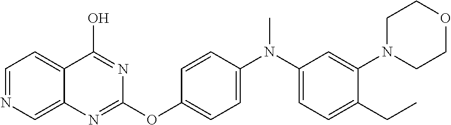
C1=NC=C2C(=C1)C(O)=NC(OC1=CC=C(N(C)C3=CC=C(CC)C(N4CCOCC4)=C3)C=C1)=N2
